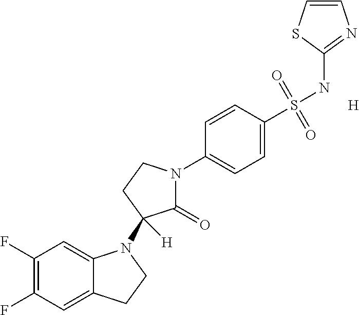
C1(F)=C(F)C=C2C(=C1)CCN2C1([H])C(=O)N(C2=CC=C(S(NC3=NC=CS3)(=O)=O)C=C2)CC1.[H]
